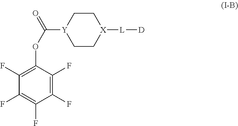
C1C[X]([L][D])CC[Y]1C(OC1=C(F)C(F)=C(F)C(F)=C1F)=O
